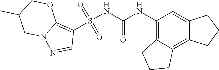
S(NC(NC1=C2C(=C3C(=C1)CCC3)CCC2)=O)(C1=C2N(N=C1)CC(C)CO2)(=O)=O
